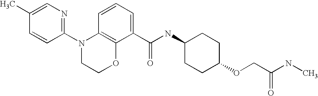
C1(N2CCOC3=C2C=CC=C3C(NC2CCC(OCC(NC)=O)CC2)=O)=NC=C(C)C=C1
